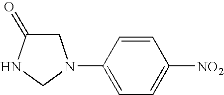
C1C(=O)NCN1C1=CC=C([NO2])C=C1
